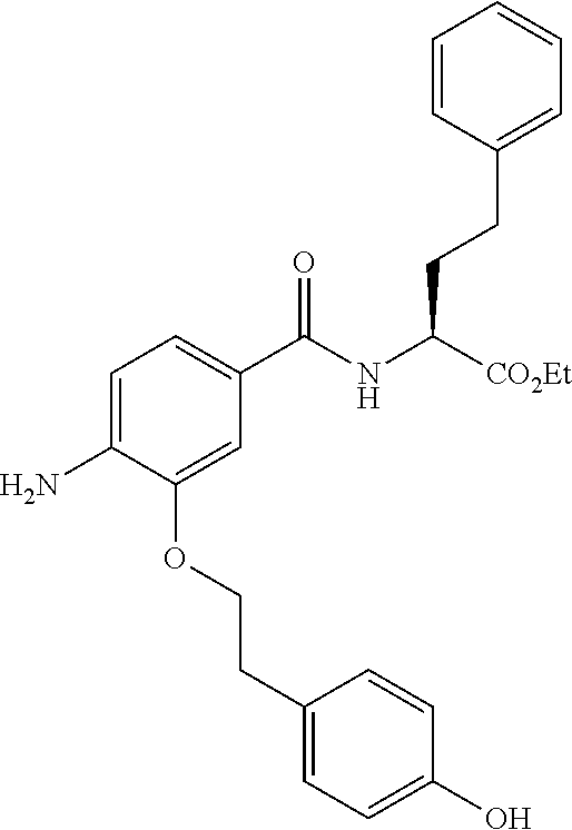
C1=CC(CCC(NC(C2=CC=C(N)C(OCCC3=CC=C(O)C=C3)=C2)=O)[CO2Et])=CC=C1
